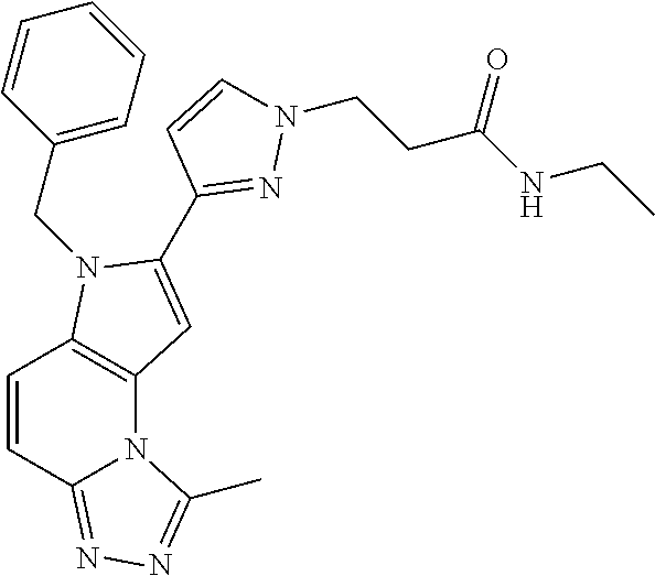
C12=C(N(CC3=CC=CC=C3)C(C3=NN(CCC(NCC)=O)C=C3)=C1)C=CC1=NN=C(C)N21
